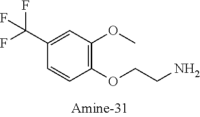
C1(C(F)(F)F)=CC(OC)=C(OCCN)C=C1
